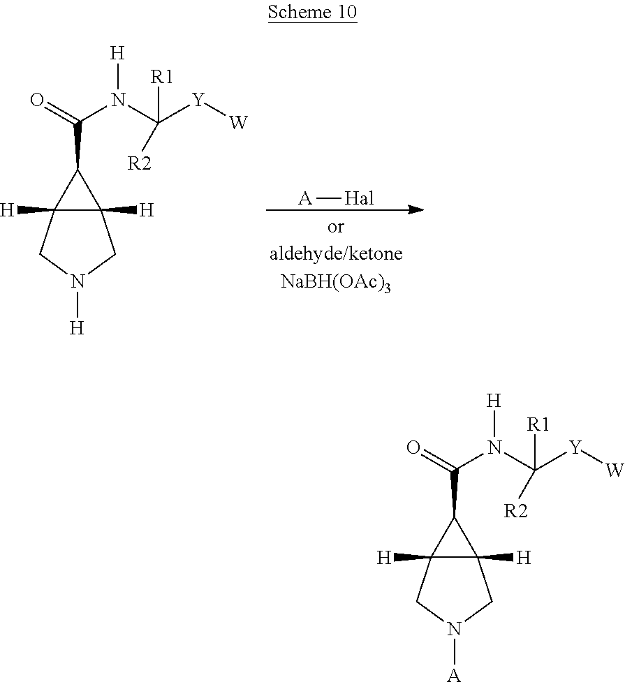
[A][Hal].C12([H])C([H])(CN([H])C1)C2C(N(C([Y][W])([R1])[R2])[H])=O.C12([H])C([H])(CN([A])C1)C2C(N(C([Y][W])([R1])[R2])[H])=O
